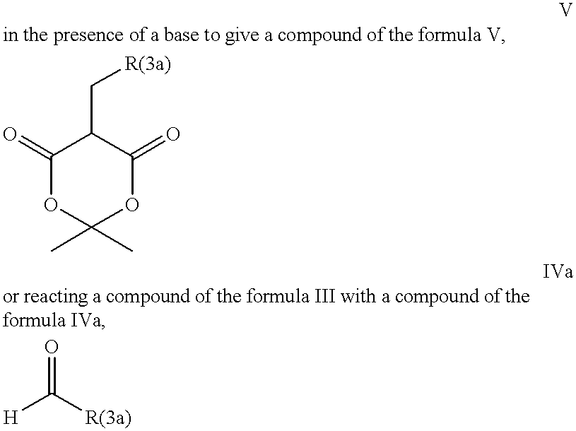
C1(=O)OC(C)(C)OC(=O)C1C[R(3a)].O=C([H])[R(3a)]
